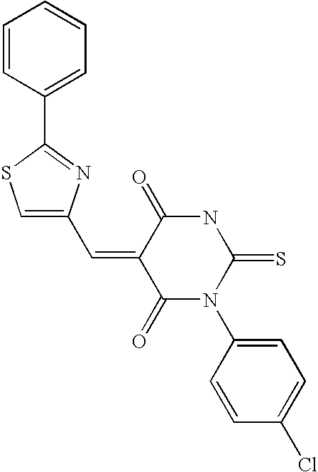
C(=C1C(=O)N(C2=CC=C(Cl)C=C2)C(=S)NC1=O)C1=CSC(C2=CC=CC=C2)=N1
